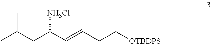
[OTBDPS]CCC=CC(CC(C)C)[NH3Cl]
